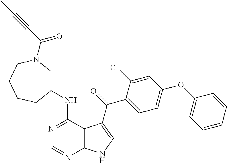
N1=C(NC2CN(C(C#CC)=O)CCCC2)C2=C(N=C1)NC=C2C(=O)C1=CC=C(OC2=CC=CC=C2)C=C1Cl
